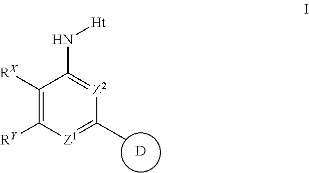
[D].C1([RX])=C([RY])[Z1]=C(C)[Z2]=C1N[Ht]
